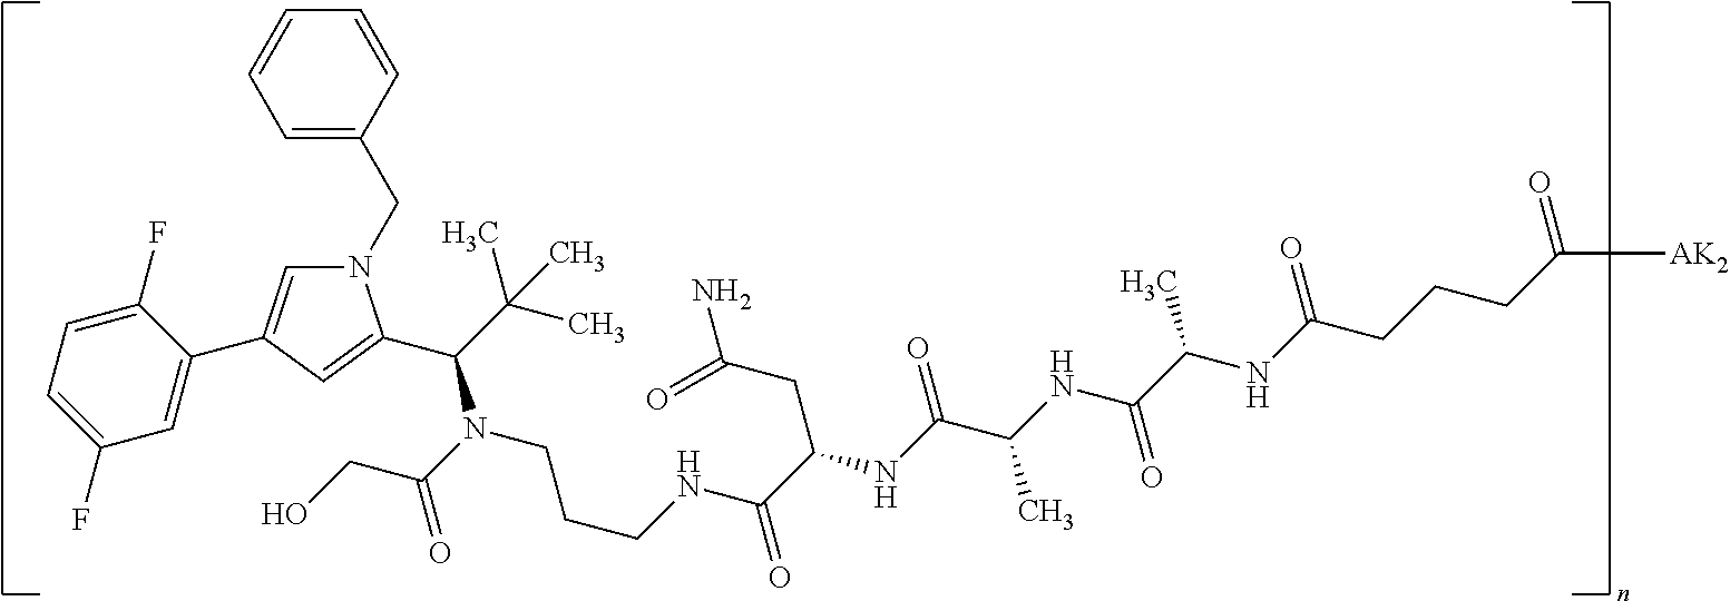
N1(CC2=CC=CC=C2)C=C(C2=CC(F)=CC=C2F)C=C1C(C(C)(C)C)N(C(CO)=O)CCCNC(=O)C(CC(N)=O)NC(=O)C(C)NC(=O)C(C)NC(=O)CCCC(=O)[AK2]
